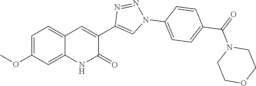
C1=C(OC)C=C2C(=C1)C=C(C1=CN(C3=CC=C(C(=O)N4CCOCC4)C=C3)N=N1)C(=O)N2
